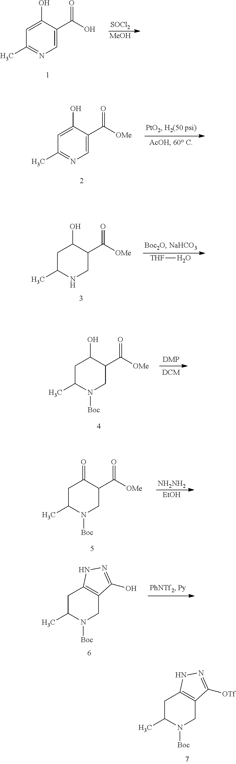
C1=C(O)C(C(O)=O)=CN=C1C.[SOCl2].[MeOH].C1=C(O)C(C([OMe])=O)=CN=C1C.C1C(C)NCC(C([OMe])=O)C1O.[THF]O.C1C(C)N([Boc])CC(C([OMe])=O)C1O.C1C(C)N([Boc])CC(C([OMe])=O)C1=O.[NH2NH2].[EtOH].C1C(C)N([Boc])CC2=C1NN=C2O.C1C(C)N([Boc])CC2=C1NN=C2[OTf]
